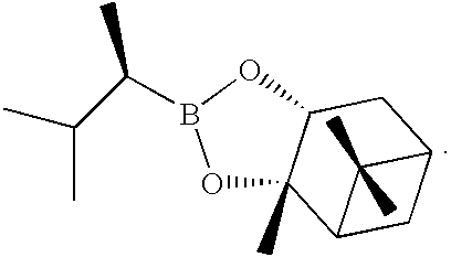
C12(C)C(OB(C(C(C)C)C)O1)CC1CC2C1(C)C
